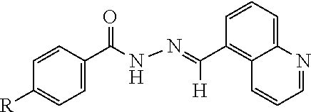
C12=CC=CC(C(=NNC(C3=CC=C([R])C=C3)=O)[H])=C1C=CC=N2
